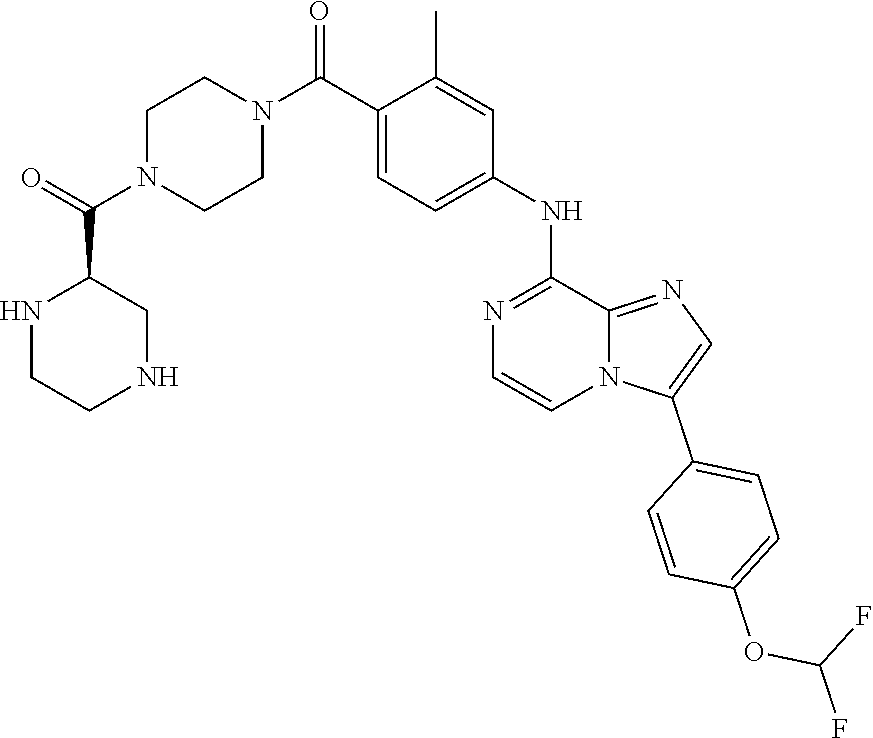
C1(C(=O)N2CCN(C(C3=CC=C(NC4=NC=CN5C(C6=CC=C(OC(F)F)C=C6)=CN=C54)C=C3C)=O)CC2)NCCNC1
